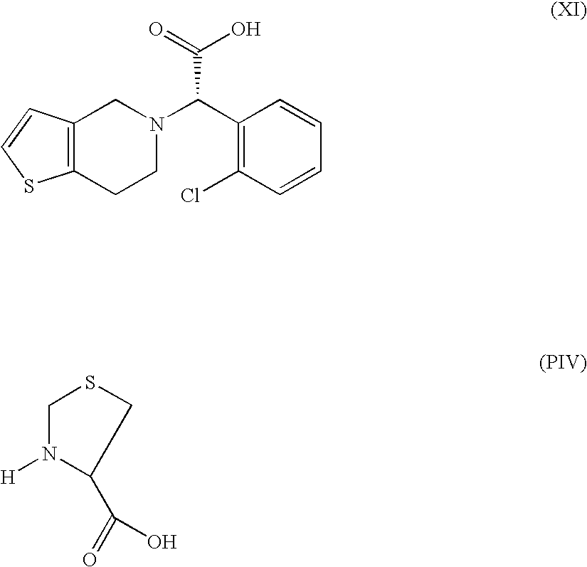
C(C(C1=C(Cl)C=CC=C1)N1CC2=C(CC1)SC=C2)(=O)O.C1N([H])C(C(=O)O)CS1
